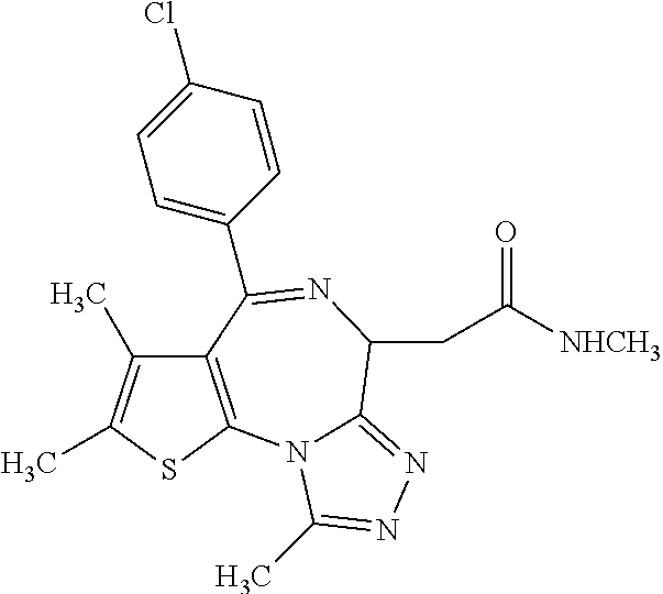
C12=C(SC(C)=C1C)N1C(=NN=C1C)C(CC(=O)[NHCH3])N=C2C1=CC=C(Cl)C=C1
